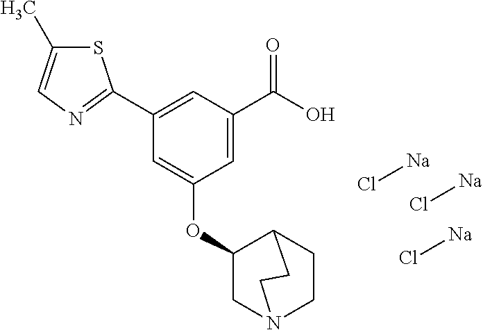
S1C(C)=CN=C1C1=CC(C(O)=O)=CC(OC2CN3CCC2CC3)=C1.Cl[Na].Cl[Na].Cl[Na]
